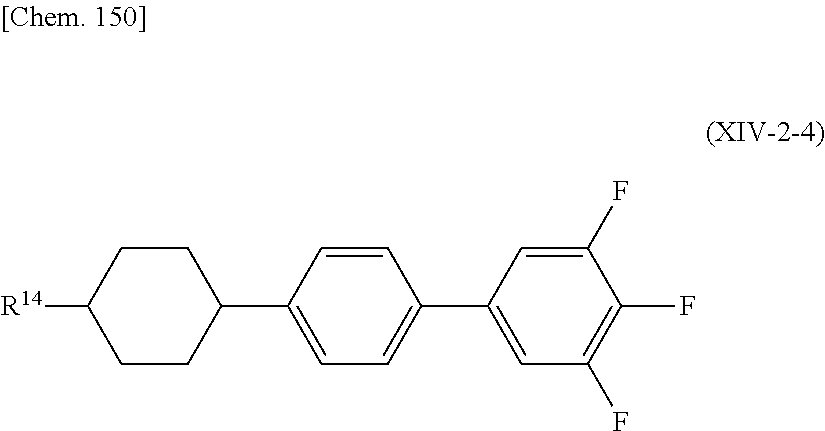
C1=CC(C2CCC([R14])CC2)=CC=C1C1=CC(F)=C(F)C(F)=C1
